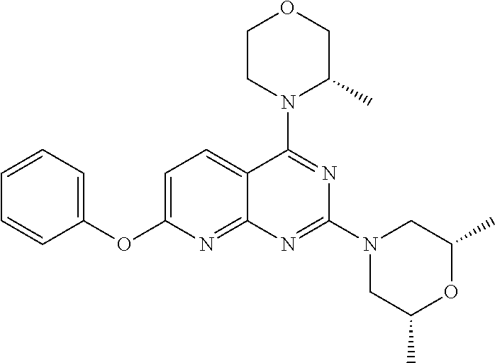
C1=C(OC2=CC=CC=C2)N=C2C(=C1)C(N1C(C)COCC1)=NC(N1CC(C)OC(C)C1)=N2
